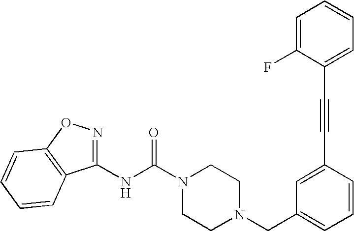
N(C(N1CCN(CC2=CC=CC(C#CC3=CC=CC=C3F)=C2)CC1)=O)C1=NOC2=C1C=CC=C2
